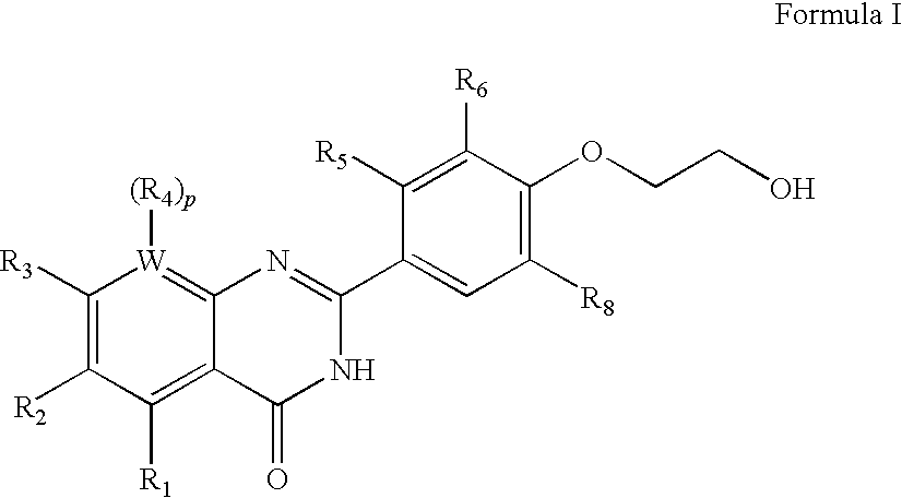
C1([R3])=C([R2])C([R1])=C2C(=[W]1[(R4)p])N=C(C1=CC([R8])=C(OCCO)C([R6])=C1[R5])NC2=O
